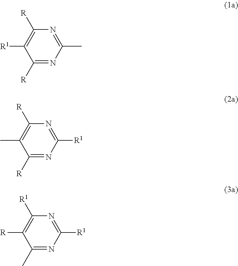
N1=C(C)N=C([R])C([R1])=C1[R].N1=C([R1])N=C([R])C(C)=C1[R].N1=C([R1])N=C(C)C([R])=C1[R1]
